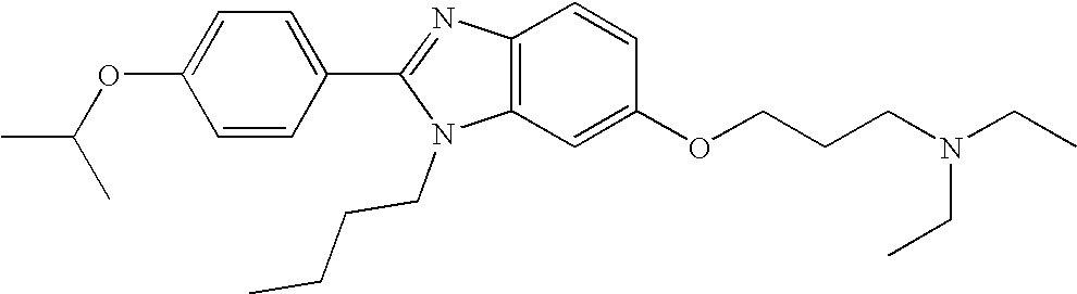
C1=C(OC(C)C)C=CC(C2=NC3=C(N2CCCC)C=C(OCCCN(CC)CC)C=C3)=C1
